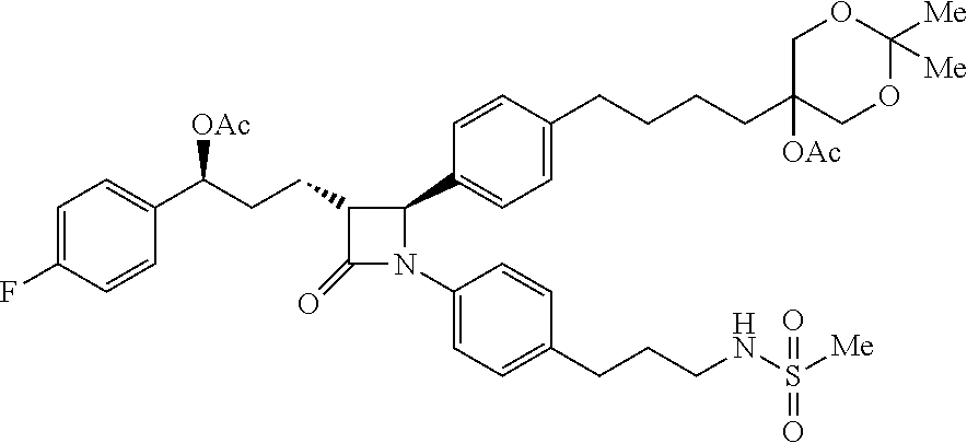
C1(=O)C(CCC(C2=CC=C(F)C=C2)[OAc])C(C2=CC=C(CCCCC3([OAc])COC([Me])([Me])OC3)C=C2)N1C1=CC=C(CCCNS([Me])(=O)=O)C=C1
